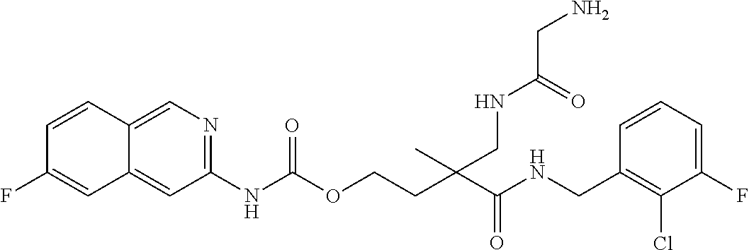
C1=CC(CNC(C(CCOC(NC2=NC=C3C(=C2)C=C(F)C=C3)=O)(C)CNC(CN)=O)=O)=C(Cl)C(F)=C1
